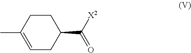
[X2]C(C1CCC(C)=CC1)=O
